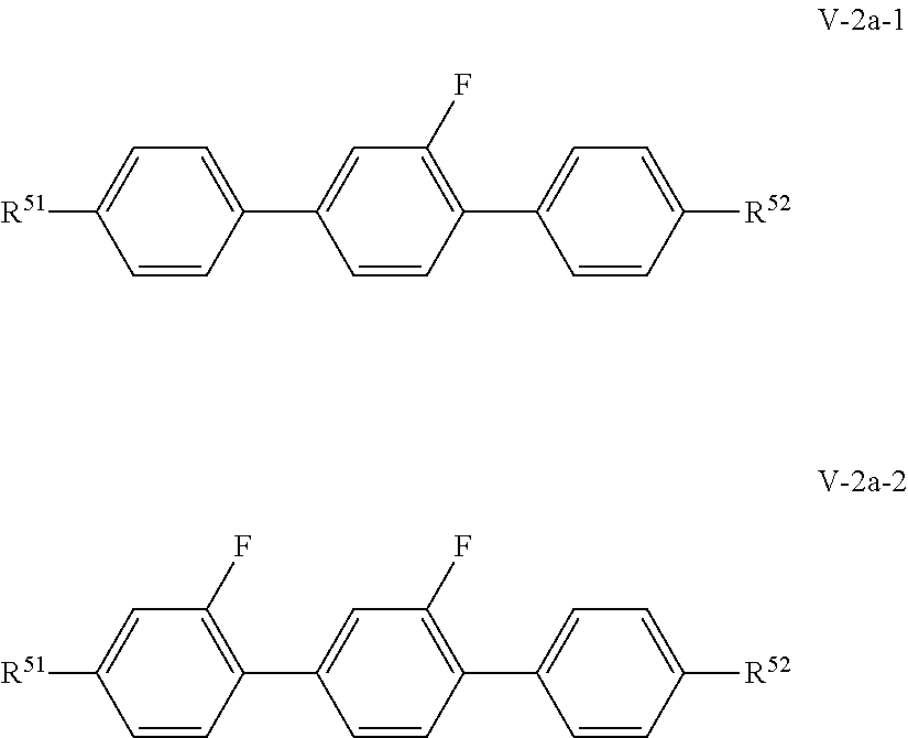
C1=CC(C2=CC(F)=C(C3=CC=C([R52])C=C3)C=C2)=CC=C1[R51].C1=CC(C2=CC(F)=C(C3=CC=C([R52])C=C3)C=C2)=C(F)C=C1[R51]
